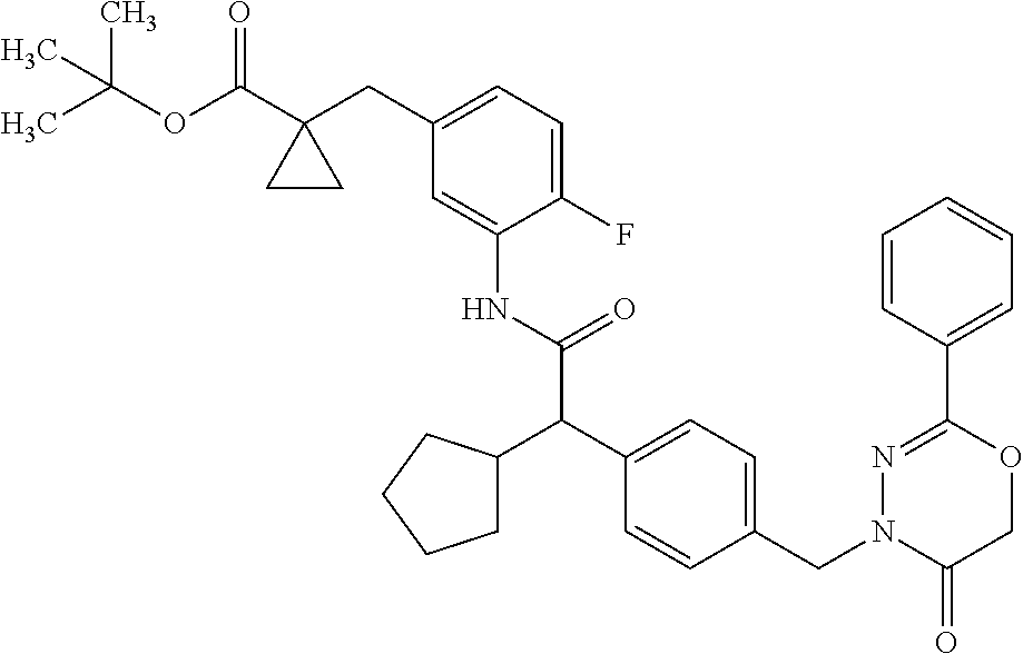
C1=C(NC(C(C2=CC=C(CN3C(=O)COC(C4=CC=CC=C4)=N3)C=C2)C2CCCC2)=O)C(F)=CC=C1CC1(C(OC(C)(C)C)=O)CC1
